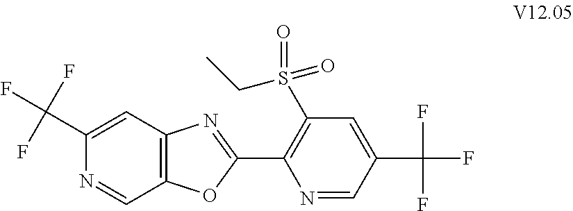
C1(C(F)(F)F)=CC2=C(C=N1)OC(C1=C(S(=O)(CC)=O)C=C(C(F)(F)F)C=N1)=N2
